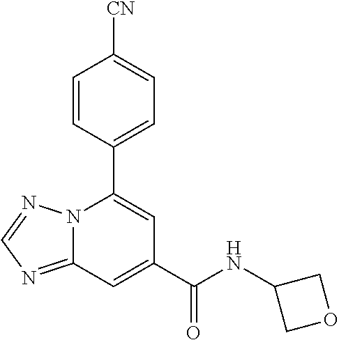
C12=NC=NN1C(C1=CC=C([CN])C=C1)=CC(C(NC1COC1)=O)=C2
